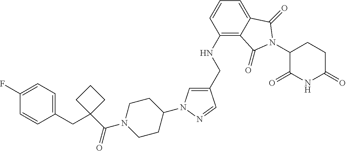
C1(CNC2=C3C(=CC=C2)C(=O)N(C2C(=O)NC(=O)CC2)C3=O)=CN(C2CCN(C(=O)C3(CC4=CC=C(F)C=C4)CCC3)CC2)N=C1
